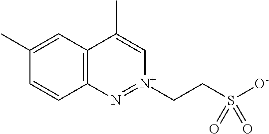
C12=C(C=C(C)C=C1)C(C)=C[N+](CCS([O-])(=O)=O)=N2
